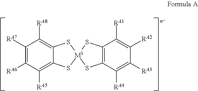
C1([RA7])=C([RA6])C([RA5])=C2C(=C1[RA8])S[M1]1(S2)SC2=C(C([RA1])=C([RA2])C([RA3])=C2[RA4])S1
